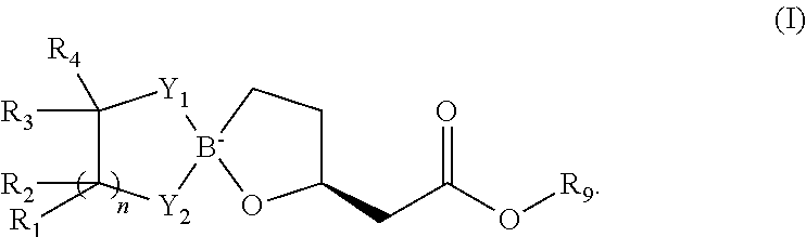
C1(CC(=O)O[R9])CC[B-]2(O1)[Y1]C([R3])([R4])C([R2])([R1])[Y2]2
